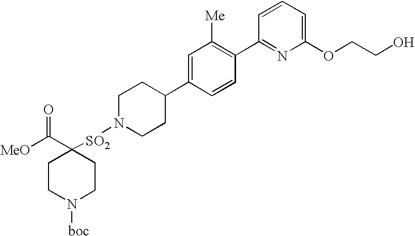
[MeO]C(C1([SO2]N2CCC(C3=CC([Me])=C(C4=NC(OCCO)=CC=C4)C=C3)CC2)CCN([boc])CC1)=O
